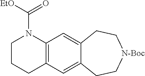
C1CCC2=C(N1C([EtO])=O)C=C1C(=C2)CC[N-Boc]CC1
